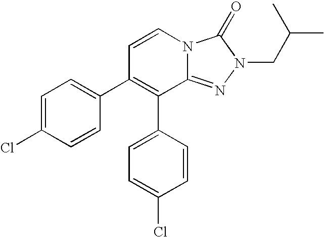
C1=C(Cl)C=CC(C2=C(C3=CC=C(Cl)C=C3)C=CN3C2=NN(CC(C)C)C3=O)=C1
